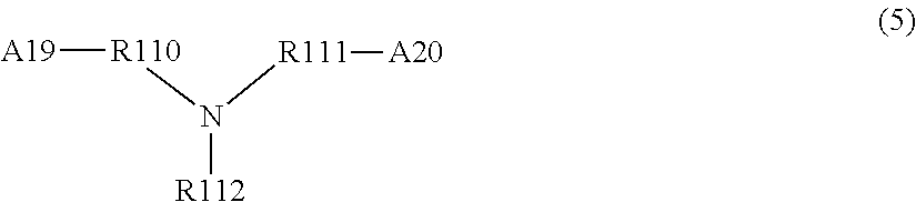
[A19][R110]N([R112])[R111][A20]
